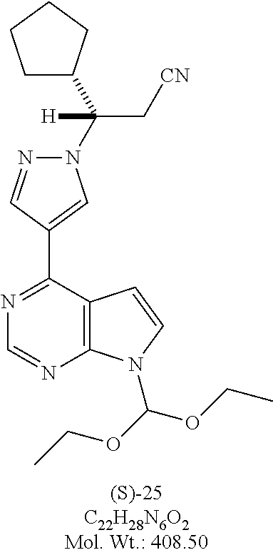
N1=C(C2=CN(C(C[CN])([H])C3CCCC3)N=C2)C2=C(N=C1)N(C(OCC)OCC)C=C2
